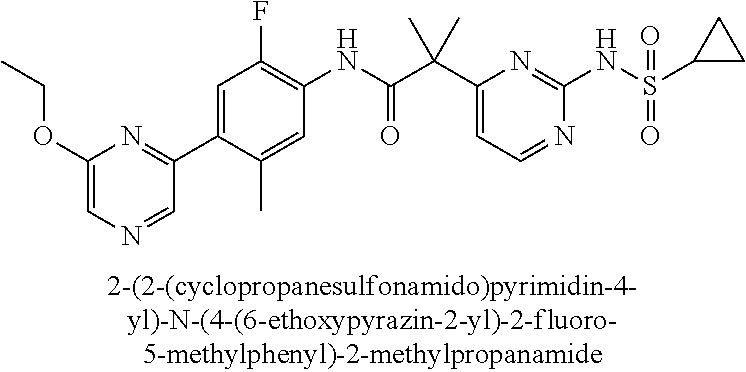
C1(NC(=O)C(C2=CC=NC(NS(=O)(=O)C3CC3)=N2)(C)C)=C(F)C=C(C2=NC(OCC)=CN=C2)C(C)=C1
